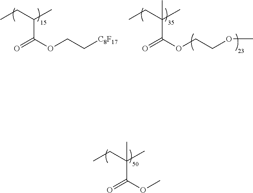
C(C(OCC[C8F17])=O)(CC)C.C(C(OCCOC)=O)(CC)(C)C.C(C(OC)=O)(CC)(C)C
